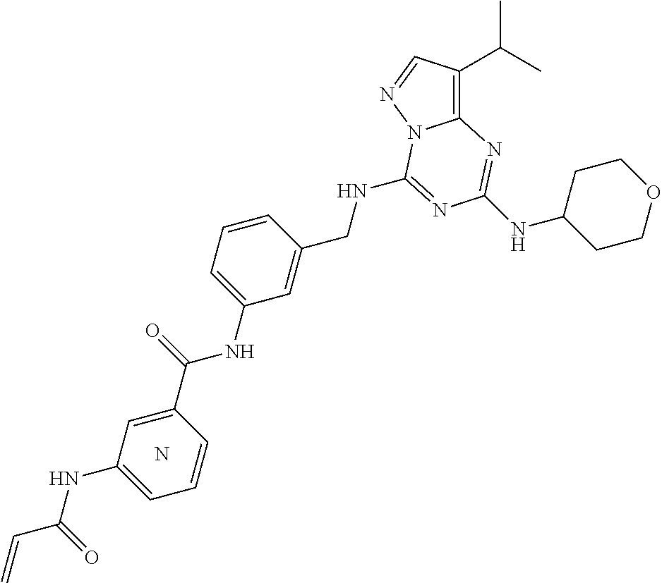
C(NC1=NC(NC2CCOCC2)=NC2=C(C(C)C)C=NN21)C1=CC(NC(C2=CC(NC(=O)C=C)=CC=C2)=O)=CC=C1.N
